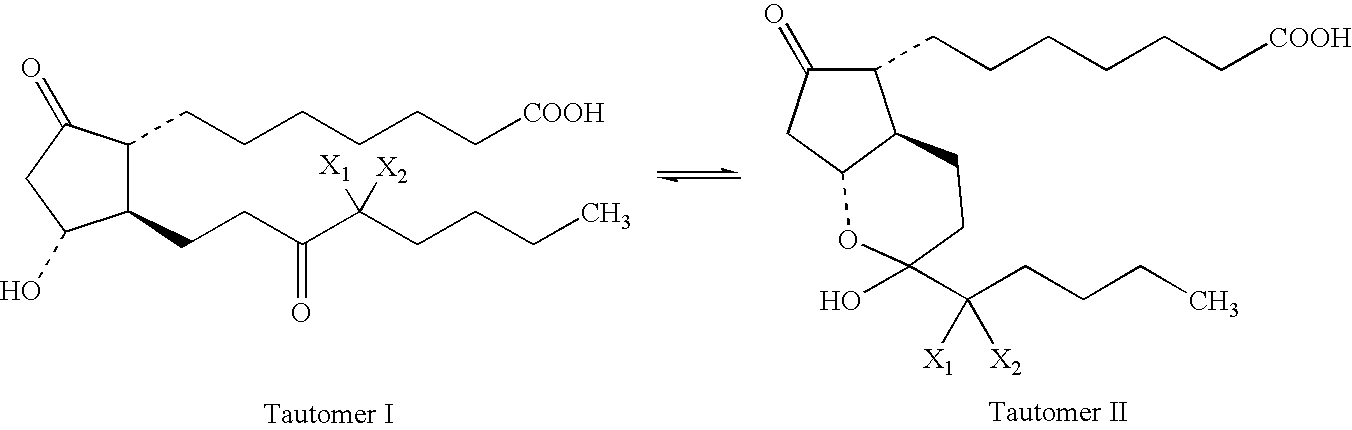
C1(CCCCCC[COOH])C(=O)CC(O)C1CCC(C(CCCC)([X1])[X2])=O.C1(CCCCCC[COOH])C(=O)CC2C1CCC(O)(C(CCCC)([X1])[X2])O2
